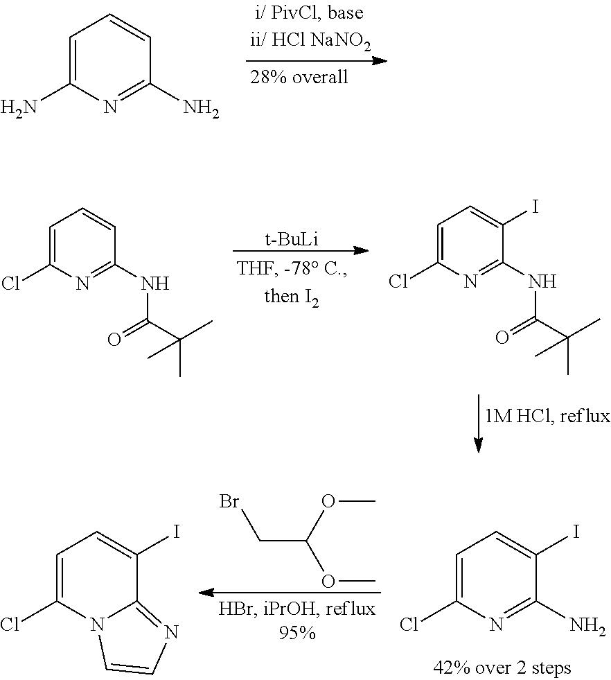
[t-BuLi].C1=C(Cl)N=C(NC(C(C)(C)C)=O)C=C1.C1=C(Cl)N=C(NC(C(C)(C)C)=O)C(I)=C1.C1=C(N)N=C(N)C=C1.COC(CBr)OC.C1=C(Cl)N=C(N)C(I)=C1.C1=C(Cl)N2C(=NC=C2)C(I)=C1
